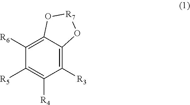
C1([R3])=C2C(=C([R6])C([R5])=C1[R4])O[R7]O2
